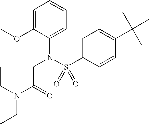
C1=C(OC)C(N(S(C2=CC=C(C(C)(C)C)C=C2)(=O)=O)CC(N(CC)CC)=O)=CC=C1
